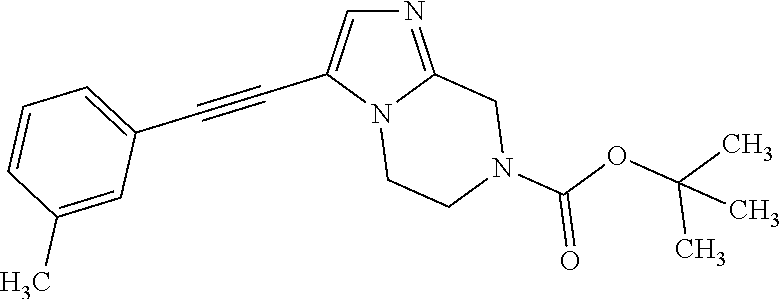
N12CCN(C(OC(C)(C)C)=O)CC1=NC=C2C#CC1=CC=CC(C)=C1
